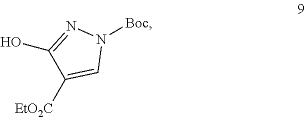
[Boc]N1N=C(O)C([EtO2C])=C1
